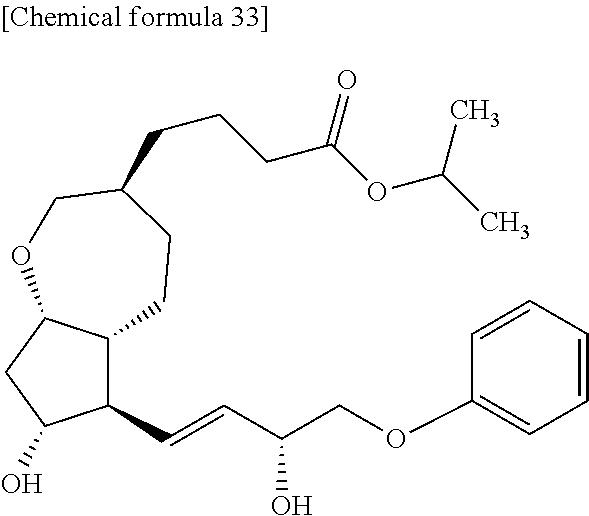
C1(C=CC(COC2=CC=CC=C2)O)C2C(CC1O)OCC(CCCC(OC(C)C)=O)CC2
